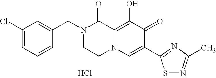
Cl.C1(Cl)=CC=CC(CN2CCN3C(=C(O)C(=O)C(C4=NC(C)=NS4)=C3)C2=O)=C1
